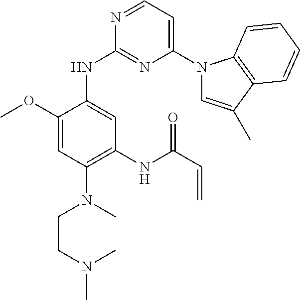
N1=CC=C(N2C=C(C)C3=C2C=CC=C3)N=C1NC1=CC(NC(C=C)=O)=C(N(CCN(C)C)C)C=C1OC
